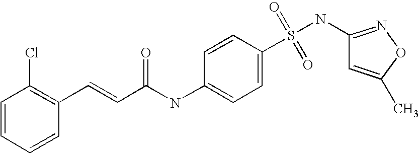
C1=CC=CC(C=CC(NC2=CC=C(S(NC3=NOC(C)=C3)(=O)=O)C=C2)=O)=C1Cl
